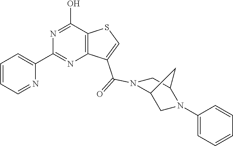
C1=CC=NC(C2=NC3=C(C(O)=N2)SC=C3C(=O)N2C3CN(C4=CC=CC=C4)C(C2)C3)=C1
